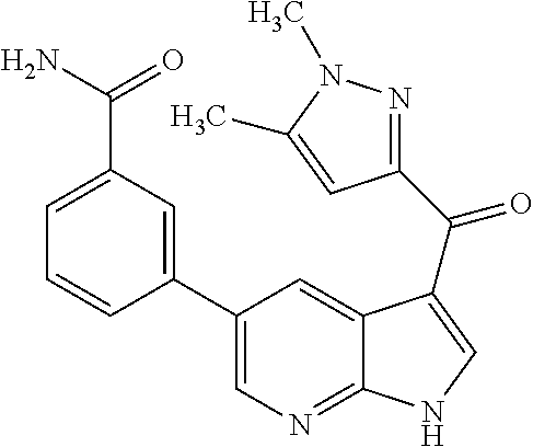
C1(C(=O)C2=CNC3=NC=C(C4=CC(C(N)=O)=CC=C4)C=C32)=NN(C)C(C)=C1
